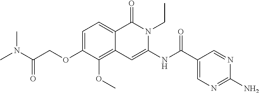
C1=C(OCC(=O)N(C)C)C(OC)=C2C(=C1)C(=O)N(CC)C(NC(C1=CN=C(N)N=C1)=O)=C2
